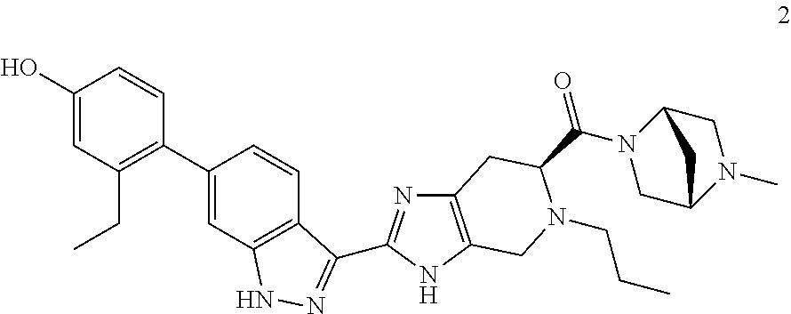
C1(C2=C(CC)C=C(O)C=C2)=CC2=C(C=C1)C(C1=NC3=C(N1)CN(CCC)C(C(=O)N1CC4N(C)CC1C4)C3)=NN2
